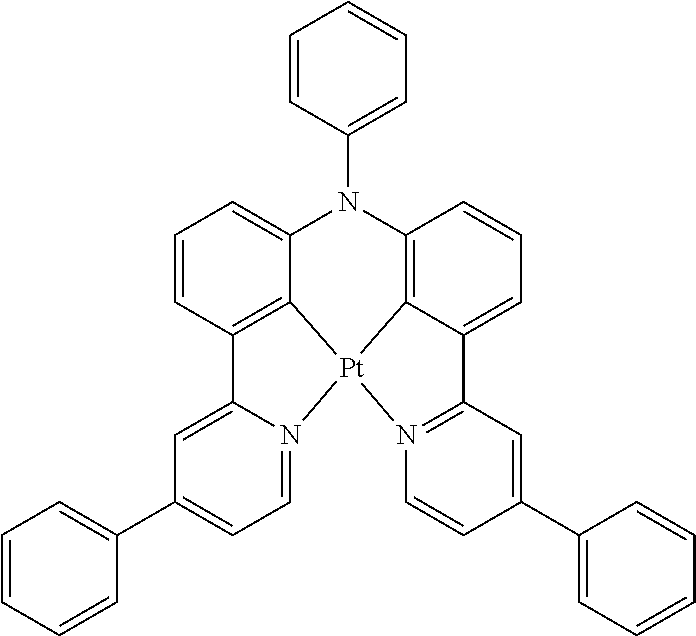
N1(C2=CC=CC=C2)C2=C3C(=CC=C2)C2=N([Pt]34C3=C(C=CC=C13)C1=CC(C3=CC=CC=C3)=CC=N14)C=CC(C1=CC=CC=C1)=C2
